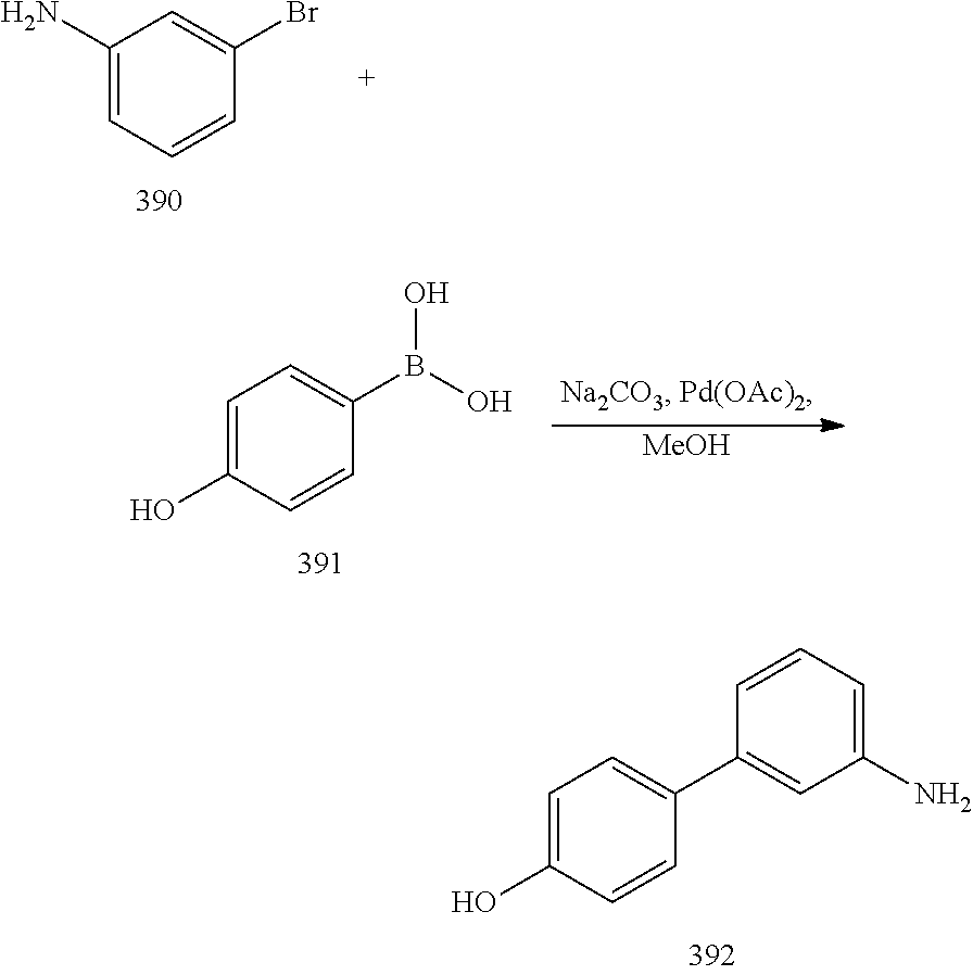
C1(N)=CC=CC(Br)=C1.C1=C(O)C=CC(B(O)O)=C1.[MeOH].C1=C(O)C=CC(C2=CC(N)=CC=C2)=C1
